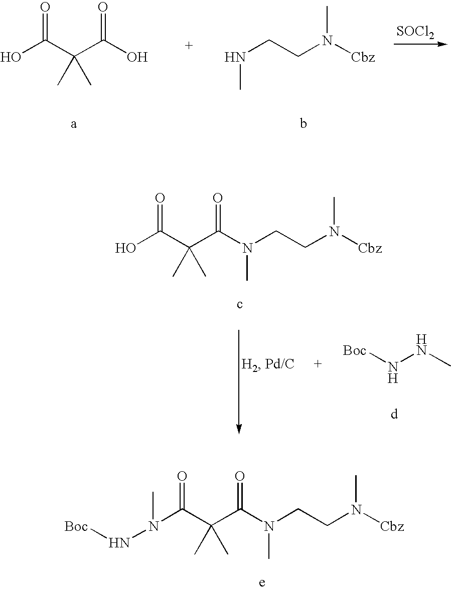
OC(C(C(O)=O)(C)C)=O.N(CCN([Cbz])C)C.[SOCl2].OC(C(C(N(C)CCN([Cbz])C)=O)(C)C)=O.[Boc]NNC.N(C(C(C(N(C)CCN([Cbz])C)=O)(C)C)=O)(N[Boc])C
